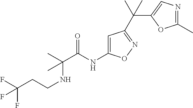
C(C(NC1=CC(C(C2=CN=C(C)O2)(C)C)=NO1)=O)(NCCC(F)(F)F)(C)C
